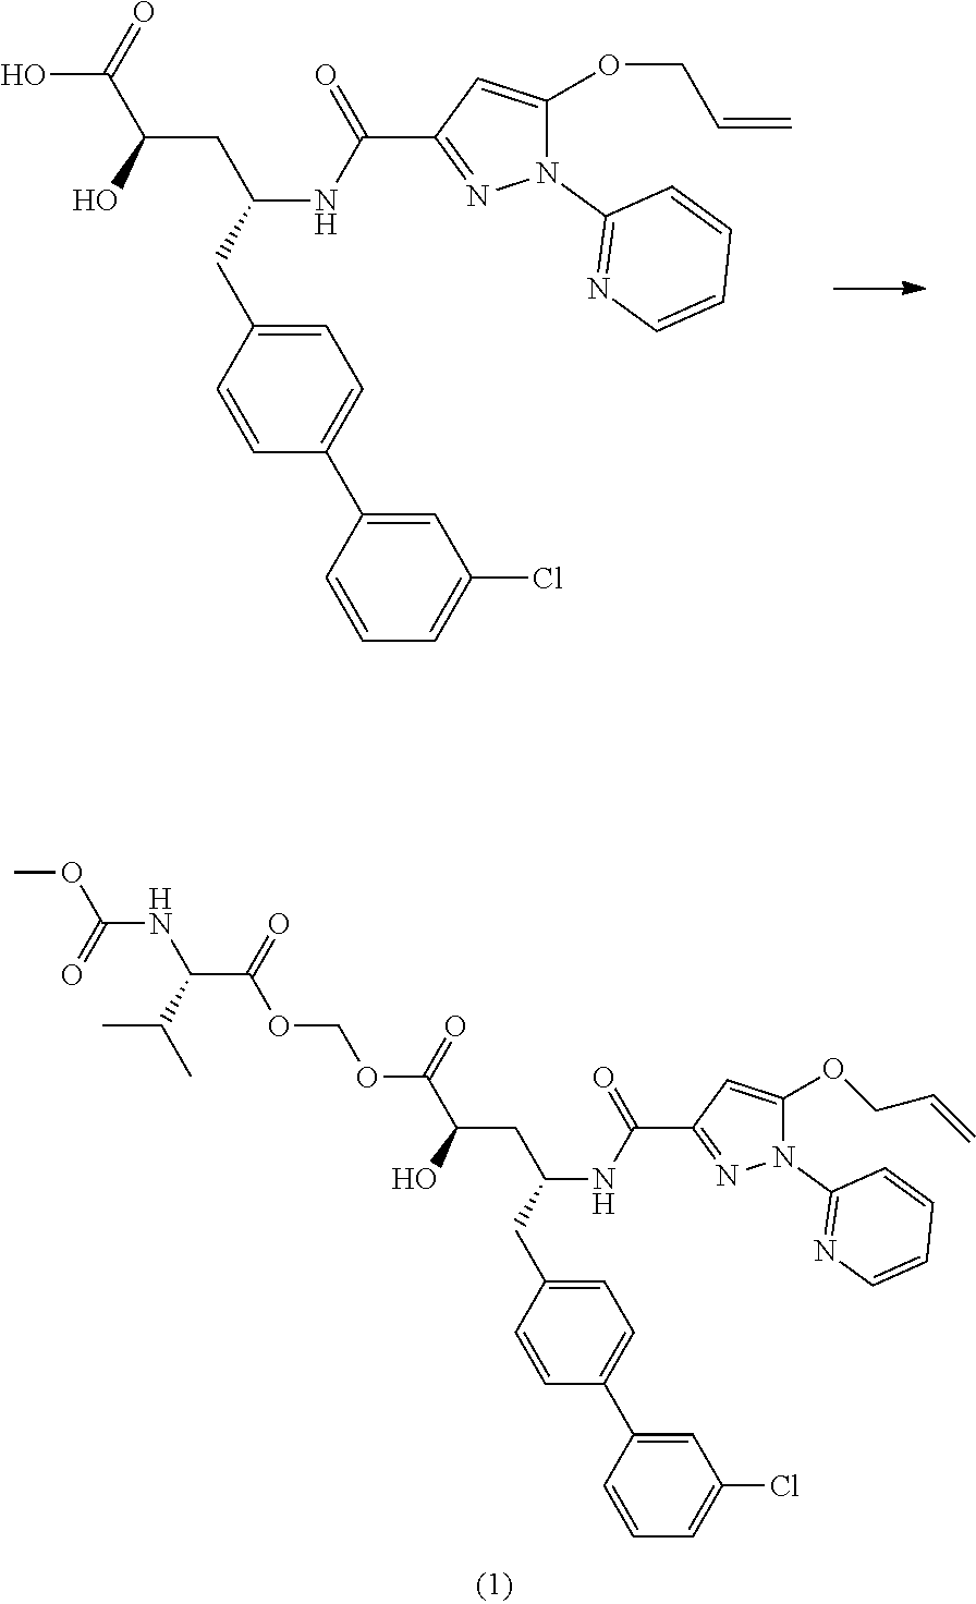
OC(=O)C(CC(NC(=O)C1=NN(C2=NC=CC=C2)C(OCC=C)=C1)CC1=CC=C(C2=CC(Cl)=CC=C2)C=C1)O.C(=O)(C(CC(NC(=O)C1=NN(C2=NC=CC=C2)C(OCC=C)=C1)CC1=CC=C(C2=CC(Cl)=CC=C2)C=C1)O)OCOC(=O)C(NC(=O)OC)C(C)C
